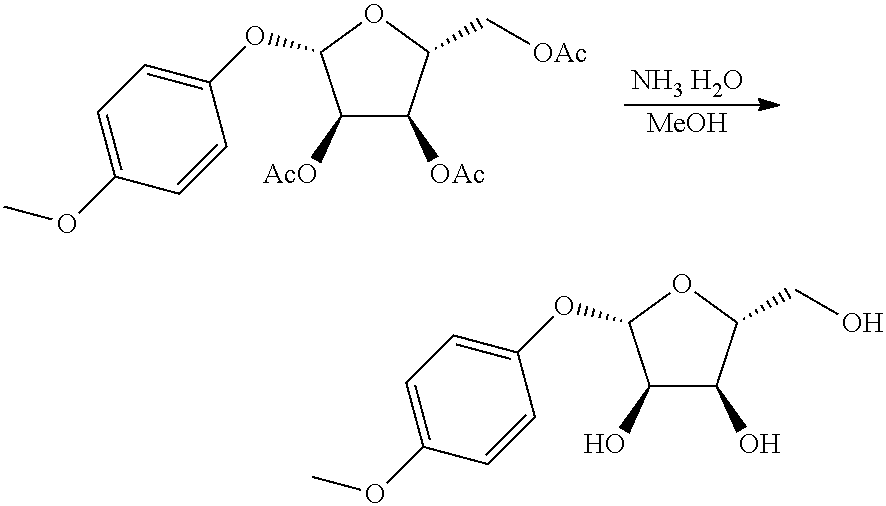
[NH3 H2O].[MeOH].C1([AcO])C([OAc])C(C[OAc])OC1OC1=CC=C(OC)C=C1.C1(O)C(O)C(CO)OC1OC1=CC=C(OC)C=C1
